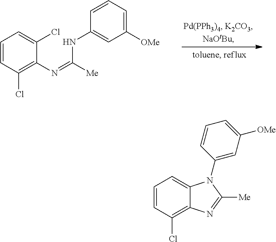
C1=CC(Cl)=C(N=C([Me])NC2=CC([OMe])=CC=C2)C(Cl)=C1.C1=CC(Cl)=C2C(=C1)N(C1=CC([OMe])=CC=C1)C([Me])=N2
